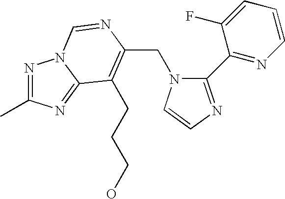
C(N1C(C2=NC=CC=C2F)=NC=C1)C1=C(CCCO)C2=NC(C)=NN2C=N1
